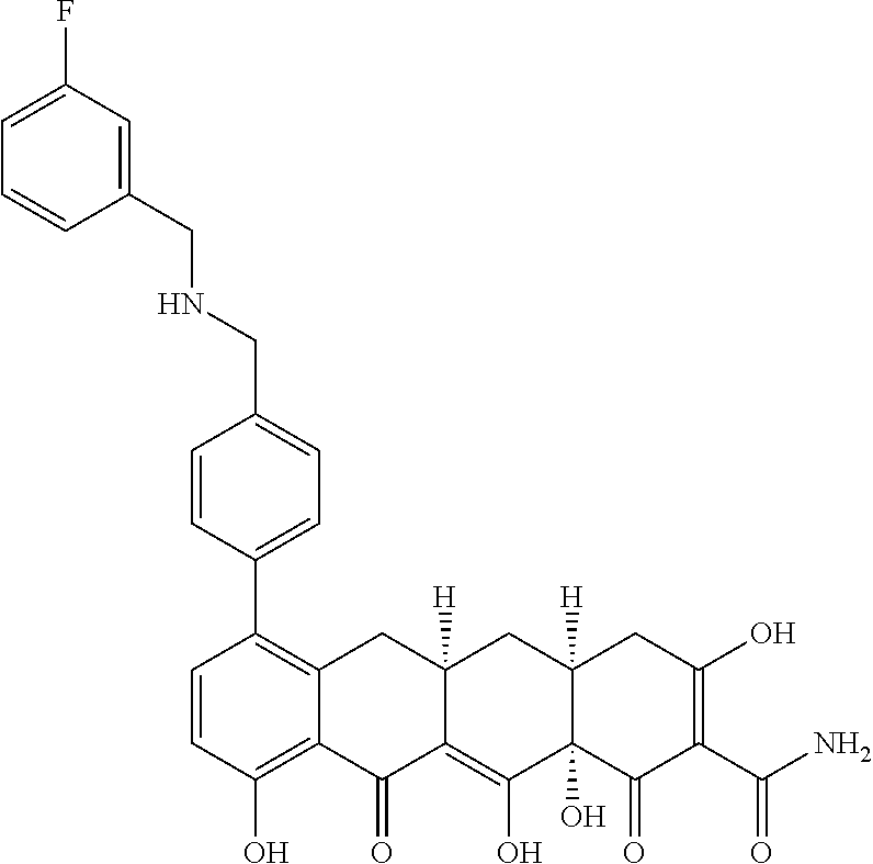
C1=CC(O)=C2C(=C1C1=CC=C(CNCC3=CC(F)=CC=C3)C=C1)CC1([H])C(=C(O)C3(O)C([H])(C1)CC(O)=C(C(N)=O)C3=O)C2=O
